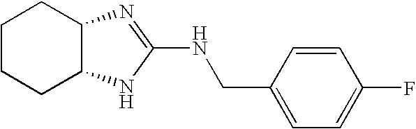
C1CCC2C(C1)N=C(NCC1=CC=C(F)C=C1)N2
